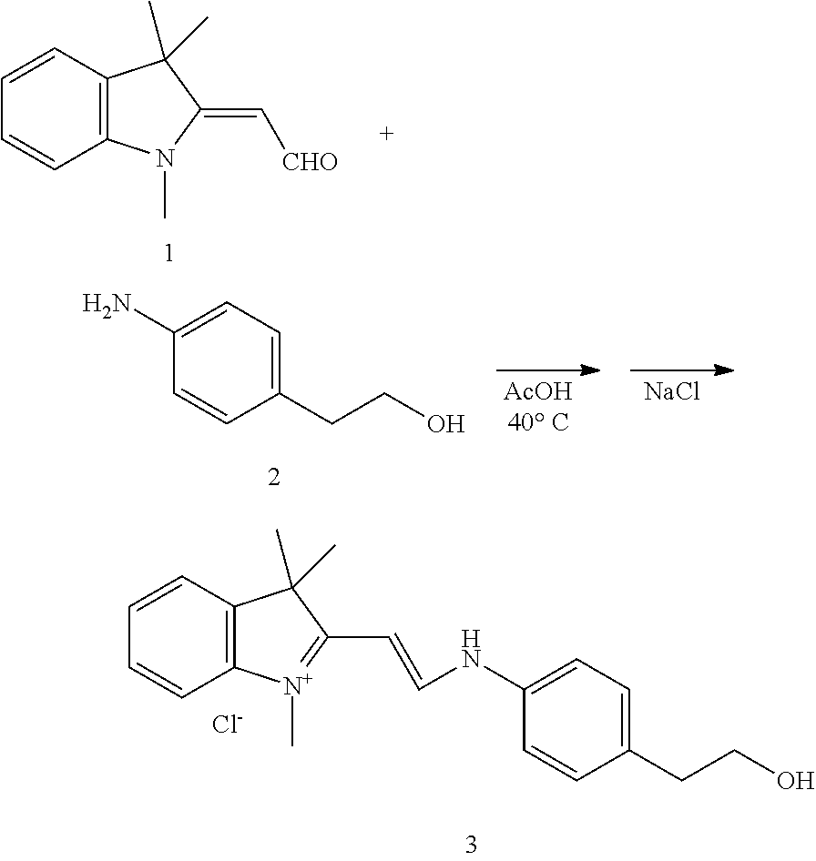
C12=C(C=CC=C1)C(C)(C)C(C=CNC1=CC=C(CCO)C=C1)=[N+]2C.[Cl-].C12=C(C=CC=C1)C(C)(C)C(=C[CHO])N2C.C1(CCO)=CC=C(N)C=C1.[NaCl]
